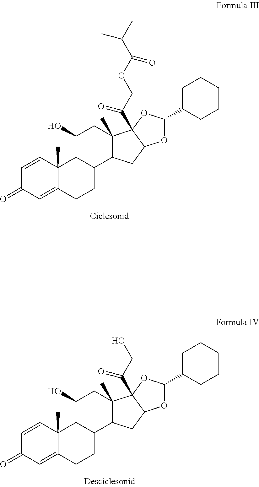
C1=CC2(C)C(=CC1=O)CCC1C2C(O)CC2(C)C1CC1C2(C(COC(C(C)C)=O)=O)OC(C2CCCCC2)O1.C1=CC2(C)C(=CC1=O)CCC1C2C(O)CC2(C)C1CC1C2(C(CO)=O)OC(C2CCCCC2)O1
